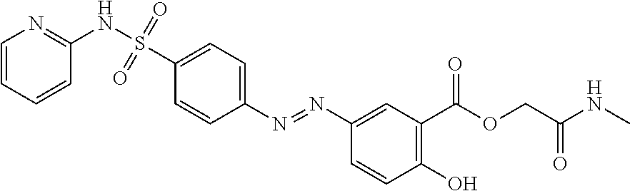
C1=CC=CC(NS(C2=CC=C(N=NC3=CC(C(OCC(NC)=O)=O)=C(O)C=C3)C=C2)(=O)=O)=N1
